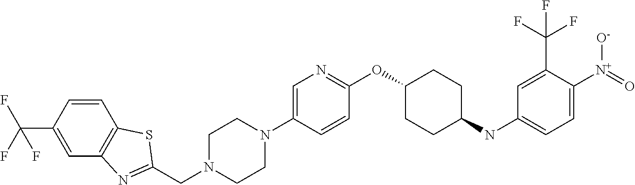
C1=CC(C(F)(F)F)=CC2=C1SC(CN1CCN(C3=CN=C(OC4CCC(NC5=CC=C([N+](=O)[O-])C(C(F)(F)F)=C5)CC4)C=C3)CC1)=N2
